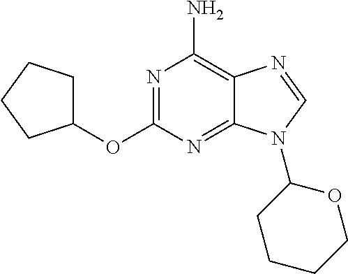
N1=C(OC2CCCC2)N=C2C(=C1N)N=CN2C1CCCCO1
